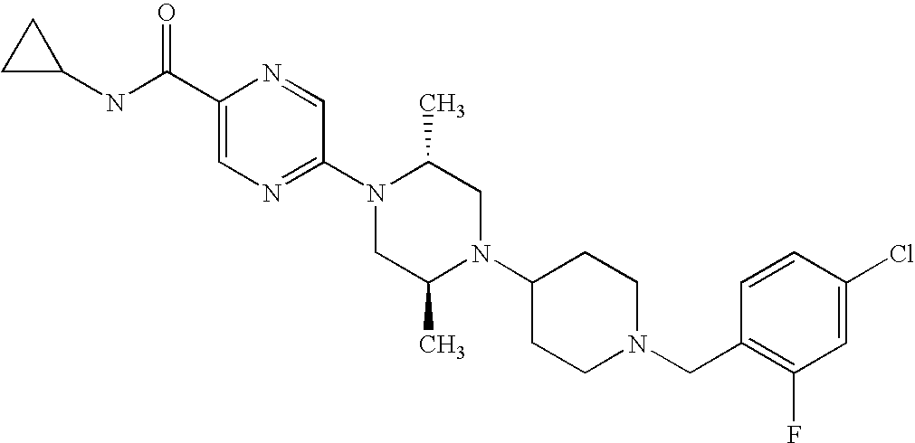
C1(C(NC2CC2)=O)=CN=C(N2CC(C)N(C3CCN(CC4=C(F)C=C(Cl)C=C4)CC3)CC2C)C=N1
